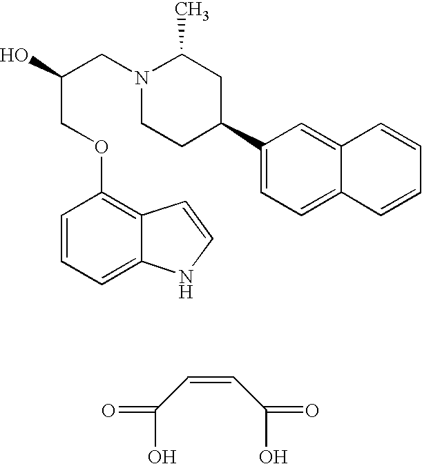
C1=C2C(=C(OCC(CN3CCC(C4=CC=C5C(=C4)C=CC=C5)CC3C)O)C=C1)C=CN2.OC(C=CC(O)=O)=O
